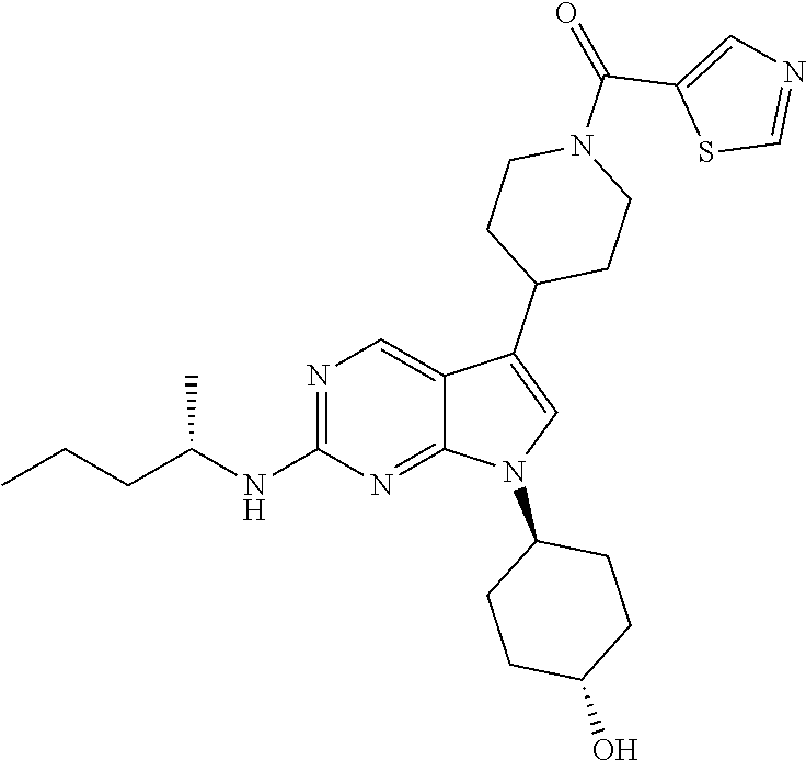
N1=C(NC(CCC)C)N=C2C(=C1)C(C1CCN(C(=O)C3=CN=CS3)CC1)=CN2C1CCC(O)CC1
